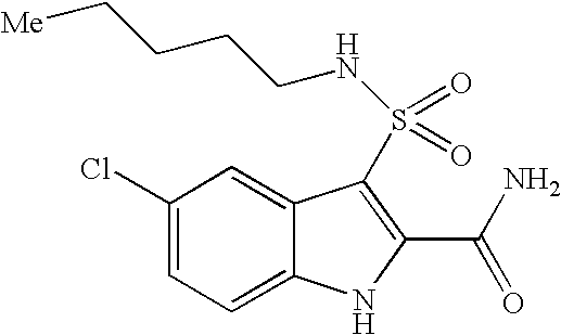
C1(Cl)=CC=C2C(=C1)C(S(=O)(=O)NCCCC[Me])=C(C(N)=O)N2
